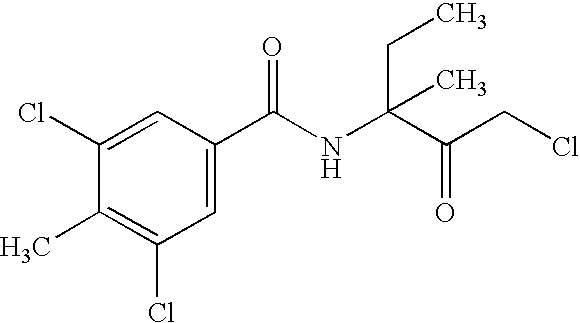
C1(Cl)=CC(C(NC(C(CCl)=O)(CC)C)=O)=CC(Cl)=C1C
